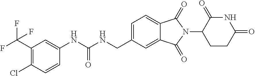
C(NCC1=CC=C2C(=C1)C(=O)N(C1C(=O)NC(=O)CC1)C2=O)(NC1=CC(C(F)(F)F)=C(Cl)C=C1)=O
